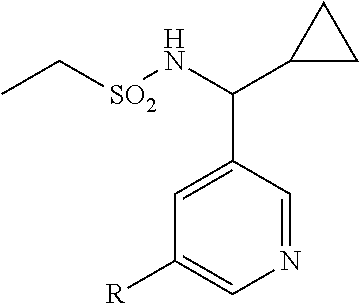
N1=CC(C(N[SO2]CC)C2CC2)=CC([R])=C1
